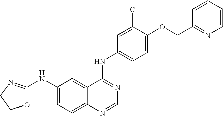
O1C(NC2=CC=C3C(=C2)C(NC2=CC=C(OCC4=NC=CC=C4)C(Cl)=C2)=NC=N3)=NCC1
